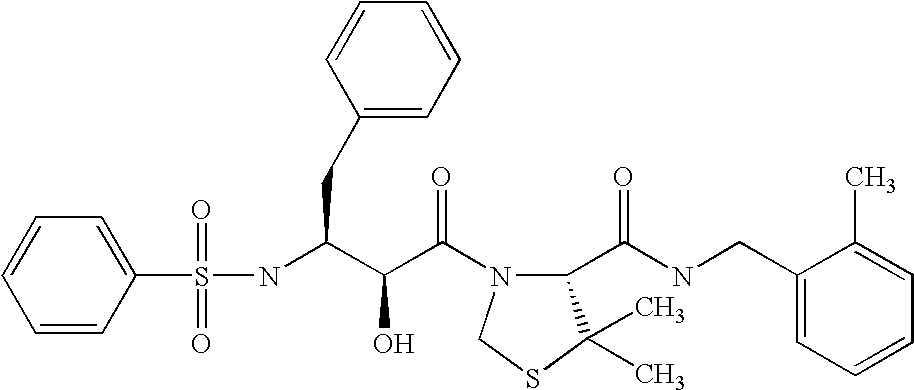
N(C(C(C(=O)N1C(C(NCC2=CC=CC=C2C)=O)C(C)(C)SC1)O)CC1=CC=CC=C1)S(=O)(=O)C1=CC=CC=C1
